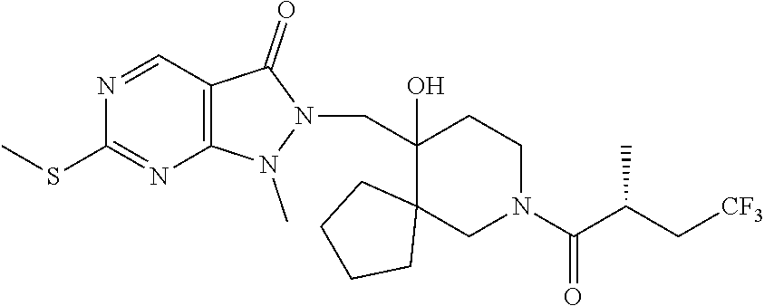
C1(SC)=NC2=C(C=N1)C(=O)N(CC1(O)C3(CN(C(C(C[CF3])C)=O)CC1)CCCC3)N2C
